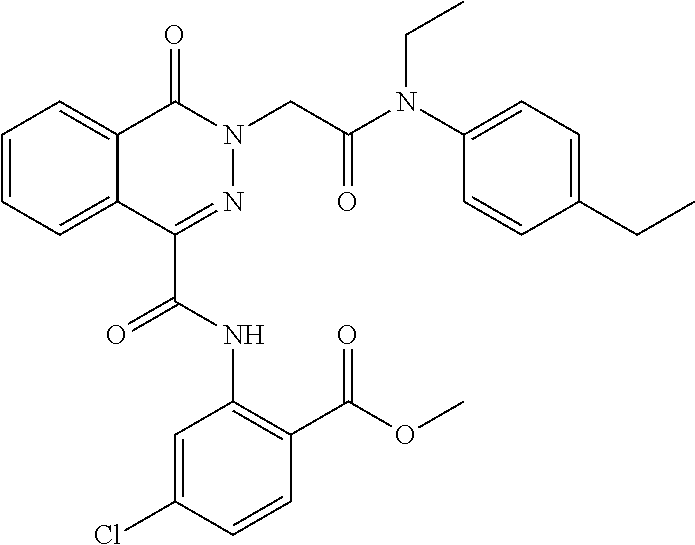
C1=CC=C2C(=C1)C(=O)N(CC(N(C1=CC=C(CC)C=C1)CC)=O)N=C2C(=O)NC1=C(C(=O)OC)C=CC(Cl)=C1
